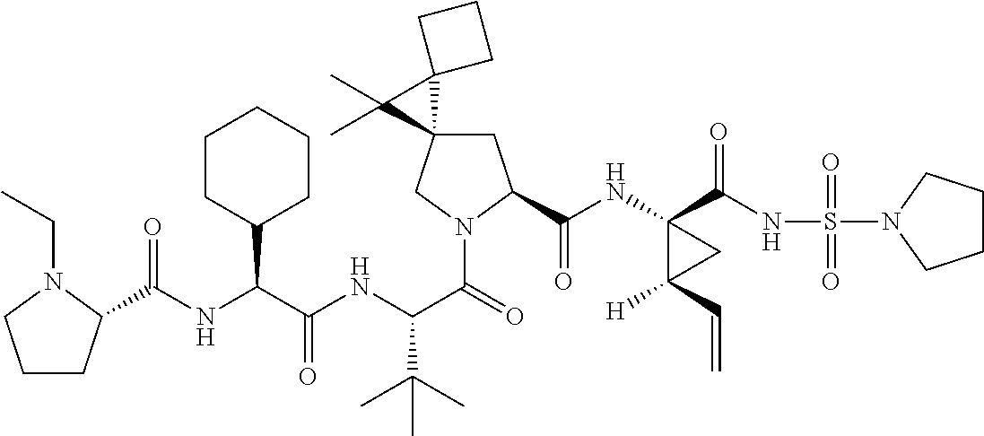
C1C2(CN(C(=O)C(NC(C(NC(=O)C3CCCN3CC)C3CCCCC3)=O)C(C)(C)C)C1C(NC1(C(NS(=O)(=O)N3CCCC3)=O)C([H])(C=C)C1)=O)C1(C2(C)C)CCC1
